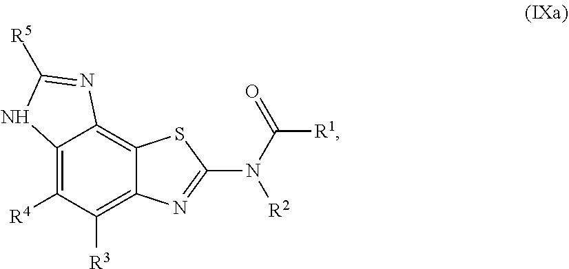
C12=C([R4])C([R3])=C3C(=C1N=C([R5])N2)SC(N([R2])C([R1])=O)=N3
